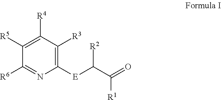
C1([R4])=C([R5])C([R6])=NC([E]C(C(=O)[R1])[R2])=C1[R3]
